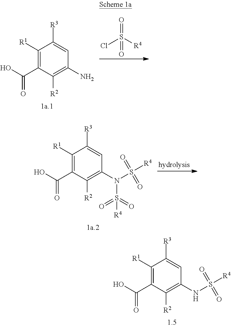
C1([R1])=C(C(O)=O)C([R2])=C(N)C=C1[R3].ClS([R4])(=O)=O.C1([R1])=C(C(O)=O)C([R2])=C(N(S([R4])(=O)=O)S(=O)(=O)[R4])C=C1[R3].C1([R1])=C(C(O)=O)C([R2])=C(NS([R4])(=O)=O)C=C1[R3]
